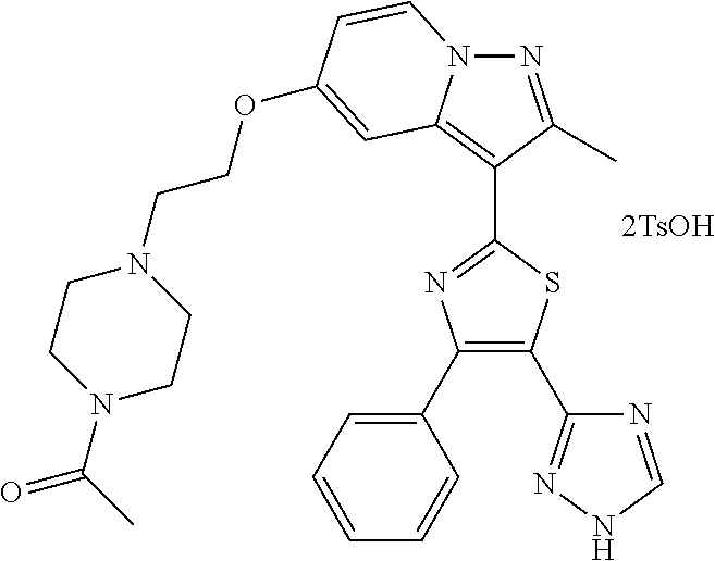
[2TsOH].N1=C(C)C(C2=NC(C3=CC=CC=C3)=C(C3=NNC=N3)S2)=C2N1C=CC(OCCN1CCN(C(C)=O)CC1)=C2
